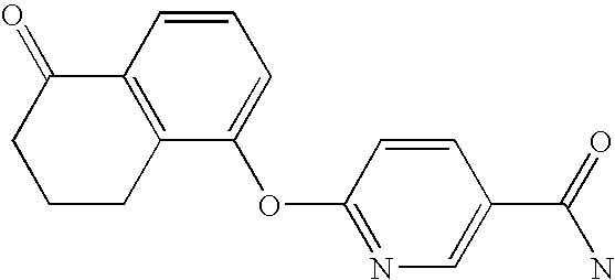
C1=CC2=C(C(OC3=NC=C(C(=O)N)C=C3)=C1)CCCC2=O
